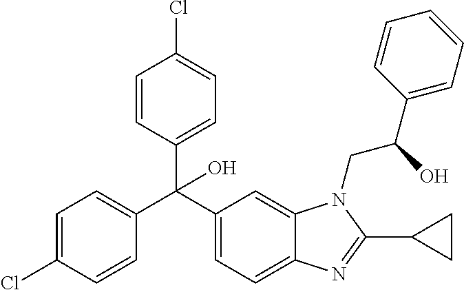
C1=C(Cl)C=CC(C(C2=CC=C3C(=C2)N(CC(C2=CC=CC=C2)O)C(C2CC2)=N3)(C2=CC=C(Cl)C=C2)O)=C1
